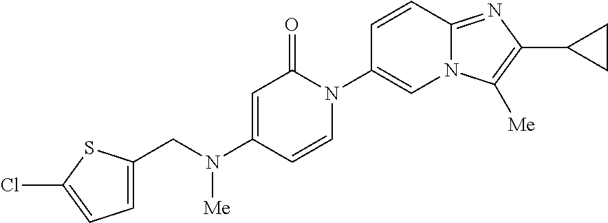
C(N(C1=CC(=O)N(C2=CN3C(=NC(C4CC4)=C3[Me])C=C2)C=C1)[Me])C1=CC=C(Cl)S1
